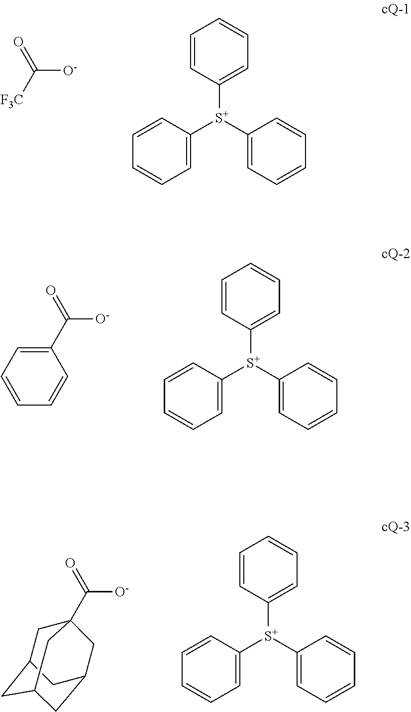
C1=CC([S+](C2=CC=CC=C2)C2=CC=CC=C2)=CC=C1.[F3C]C(=O)[O-].C1=CC([S+](C2=CC=CC=C2)C2=CC=CC=C2)=CC=C1.C1(C(=O)[O-])=CC=CC=C1.C1=CC([S+](C2=CC=CC=C2)C2=CC=CC=C2)=CC=C1.C([O-])(=O)C12CC3CC(CC(C1)C3)C2
